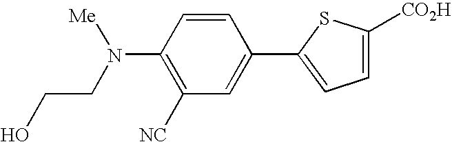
C1(N([Me])CCO)=C([NC])C=C(C2=CC=C([CO2H])S2)C=C1
